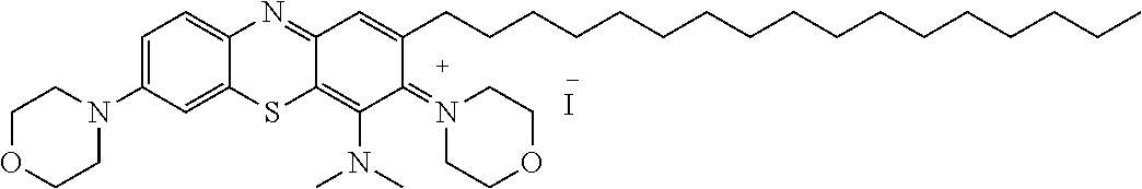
C1(CCCCCCCCCCCCCCCCC)=CC2=NC3=CC=C(N4CCOCC4)C=C3SC2=C(N(C)C)C1=N1CCOCC1.I
